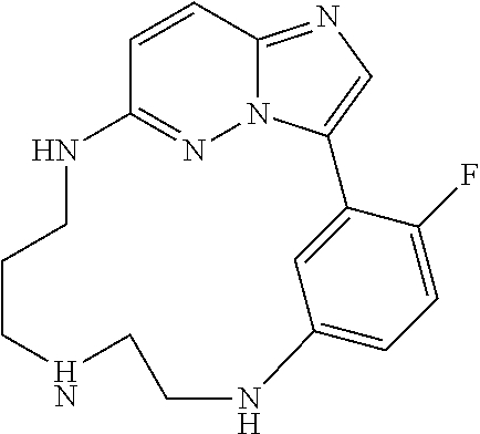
C1=CC2=NC=C3N2N=C1NCCCNCCNC1=CC=C(F)C3=C1
